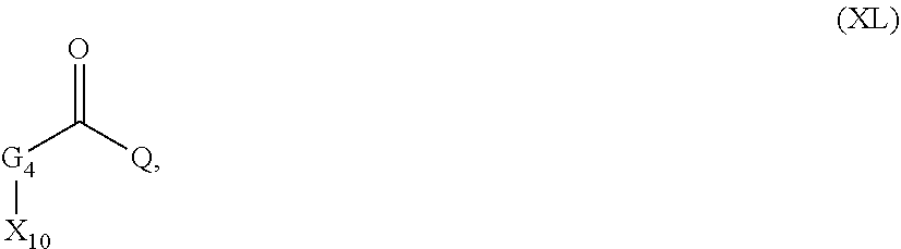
[G4](C([Q])=O)[X10]
